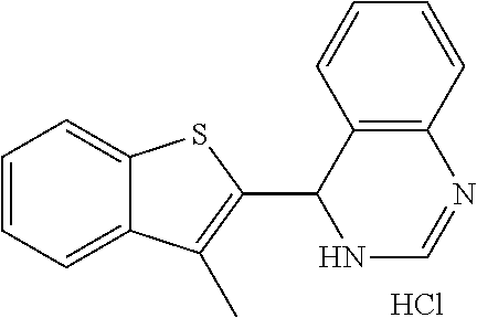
C1=CC=C2C(=C1)SC(C1NC=NC3=C1C=CC=C3)=C2C.Cl
